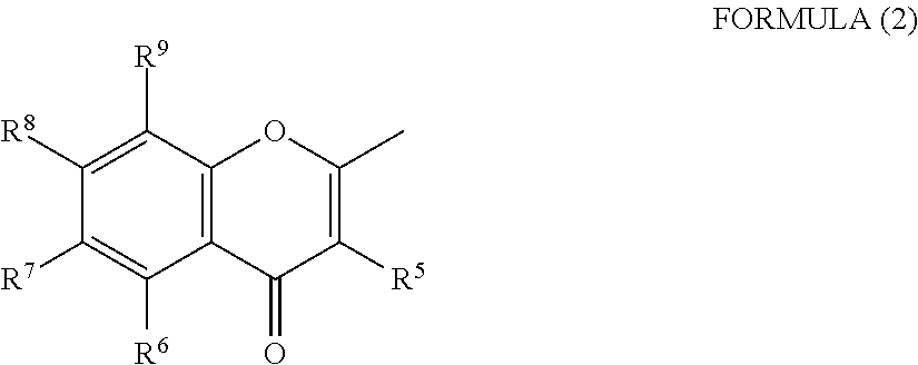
C1([R8])=C([R9])C2=C(C([R6])=C1[R7])C(=O)C([R5])=C(C)O2
